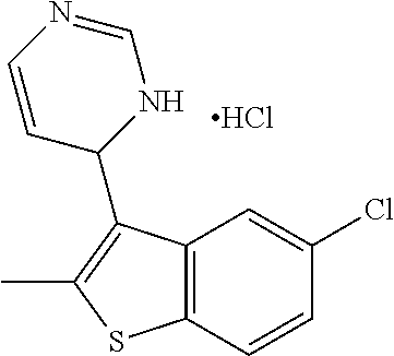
C12=C(C=CC(Cl)=C1)SC(C)=C2C1NC=NC=C1.Cl
